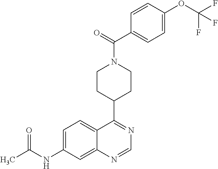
C12=CC(NC(C)=O)=CC=C1C(C1CCN(C(=O)C3=CC=C(OC(F)(F)F)C=C3)CC1)=NC=N2
